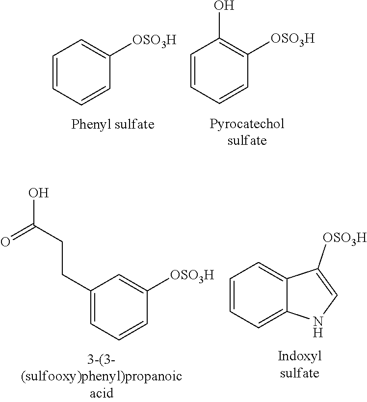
C1=CC=CC([OSO3H])=C1.C1=CC=CC([OSO3H])=C1O.C1(CCC(O)=O)=CC=CC([OSO3H])=C1.C1=CC=C2C(=C1)C([OSO3H])=CN2
